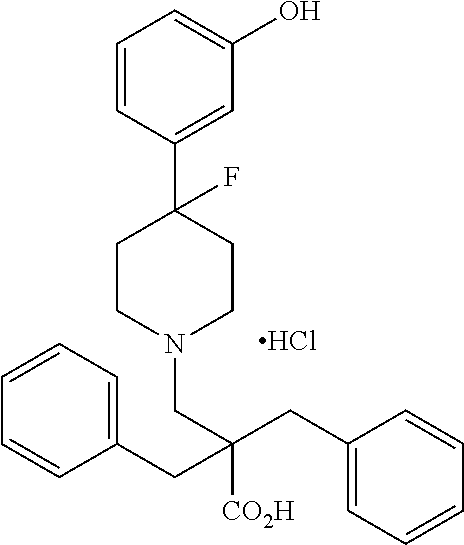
C1=CC(C2(F)CCN(CC(CC3=CC=CC=C3)([CO2H])CC3=CC=CC=C3)CC2)=CC(O)=C1.Cl
